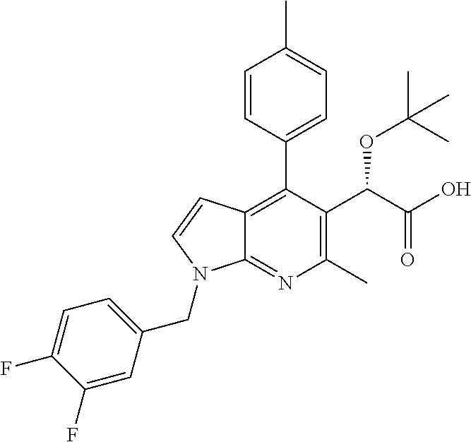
C1=CC(C2=C3C(=NC(C)=C2C(C(O)=O)OC(C)(C)C)N(CC2=CC=C(F)C(F)=C2)C=C3)=CC=C1C
